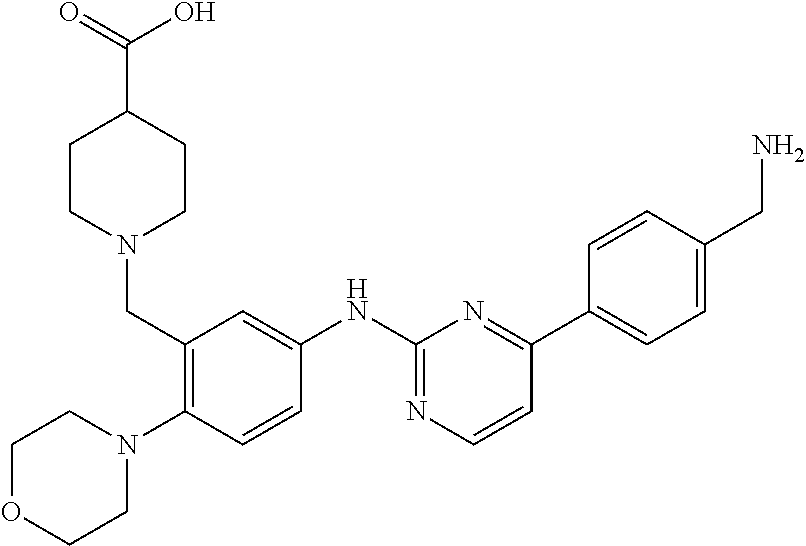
C1(NC2=CC(CN3CCC(C(O)=O)CC3)=C(N3CCOCC3)C=C2)=NC=CC(C2=CC=C(CN)C=C2)=N1
